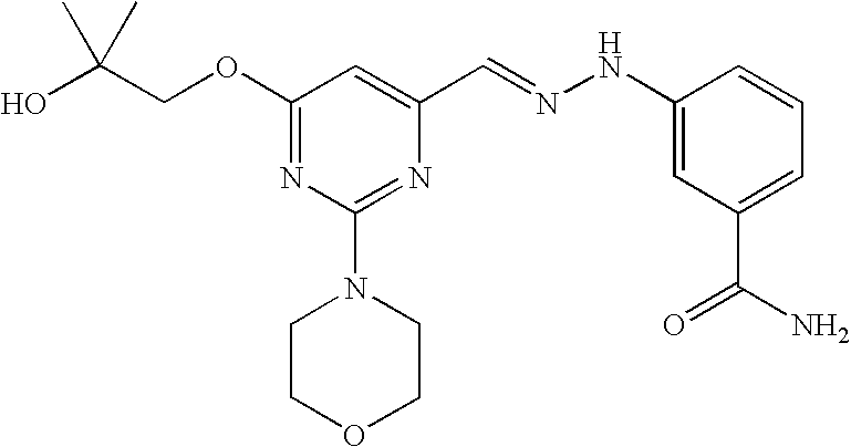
C(COC1=NC(N2CCOCC2)=NC(C=NNC2=CC(C(N)=O)=CC=C2)=C1)(O)(C)C
